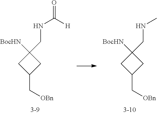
C1(C[OBn])CC([BocHN])(CNC(=O)[H])C1.C1(C[OBn])CC([BocHN])(CNC)C1
